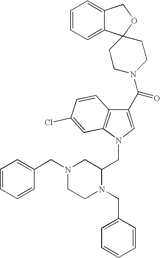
C1=CC=C2C(=C1)COC21CCN(C(=O)C2=CN(CC3CN(CC4=CC=CC=C4)CCN3CC3=CC=CC=C3)C3=C2C=CC(Cl)=C3)CC1
